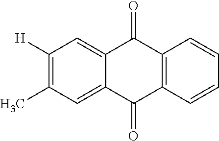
C1([H])=C(C)C=C2C(=C1)C(=O)C1=C(C2=O)C=CC=C1
